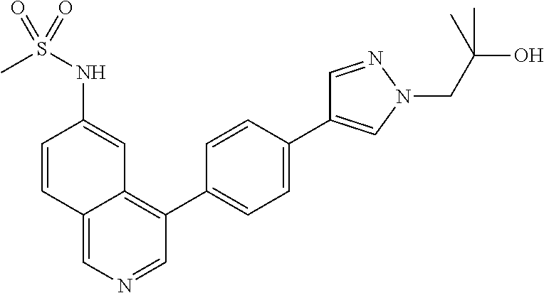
C1(C2=CC=C(C3=CN(CC(O)(C)C)N=C3)C=C2)=C2C(=CN=C1)C=CC(NS(C)(=O)=O)=C2
